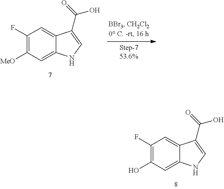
C1(F)=C([MeO])C=C2C(=C1)C(C(=O)O)=CN2.C1(F)=C(O)C=C2C(=C1)C(C(=O)O)=CN2
